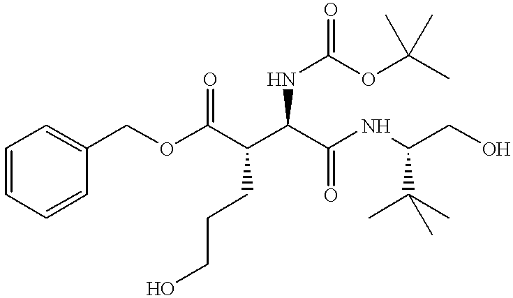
O(C(C(C(C(NC(CO)C(C)(C)C)=O)NC(=O)OC(C)(C)C)CCCO)=O)CC1=CC=CC=C1
